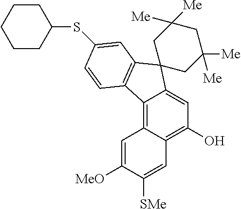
C12=C3C(=C(O)C=C1C1(C4=C2C=CC(SC2CCCCC2)=C4)CC([Me])([Me])CC([Me])([Me])C1)C=C([SMe])C([MeO])=C3
